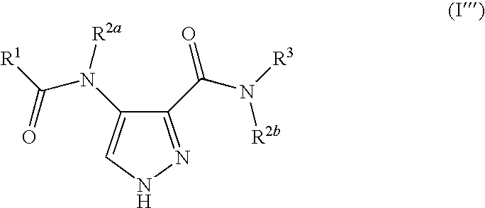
C1(C(N([R3])[R2b])=O)=NNC=C1N([R2a])C([R1])=O
